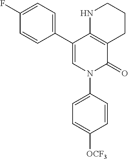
C12=C(C(C3=CC=C(F)C=C3)=CN(C3=CC=C([OCF3])C=C3)C1=O)NCCC2
